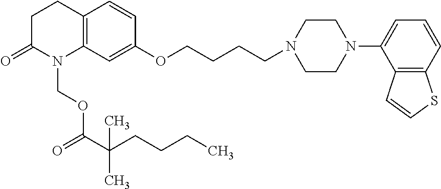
C12=C(C=C(OCCCCN3CCN(C4=CC=CC5=C4C=CS5)CC3)C=C1)N(COC(C(CCCC)(C)C)=O)C(=O)CC2
